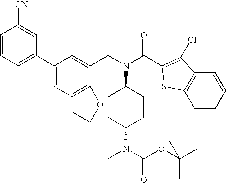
C1=CC=C(C2=CC=C(OCC)C(CN(C3CCC(N(C)C(OC(C)(C)C)=O)CC3)C(C3=C(Cl)C4=C(S3)C=CC=C4)=O)=C2)C=C1[CN]
